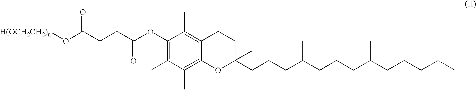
C1(OC(CCC(O[H(OCH2CH2)n])=O)=O)=C(C)C(C)=C2C(=C1C)CCC(CCCC(CCCC(CCCC(C)C)C)C)(C)O2
